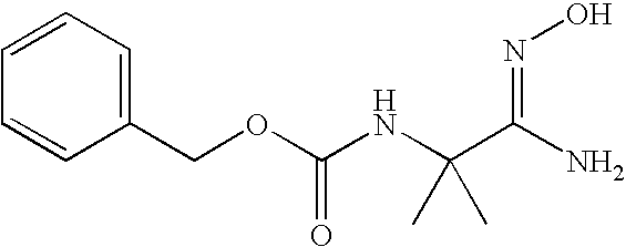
C1=CC=C(COC(NC(C(N)=NO)(C)C)=O)C=C1
